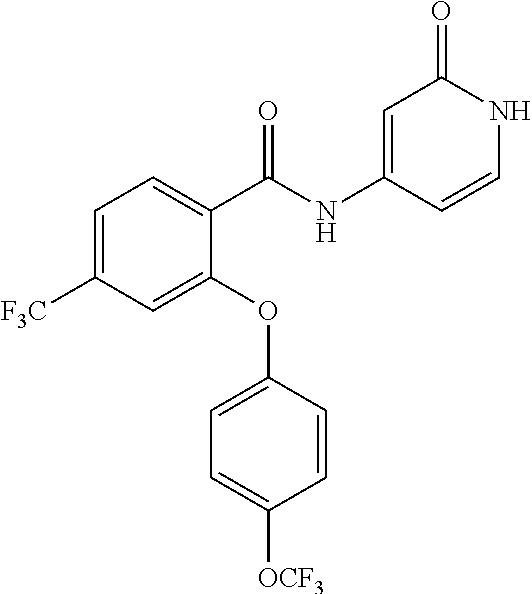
C1=C([F3C])C=C(OC2=CC=C([OCF3])C=C2)C(C(NC2=CC(=O)NC=C2)=O)=C1
